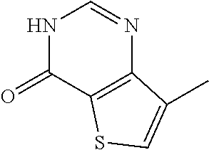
C1(=O)C2=C(N=CN1)C(C)=CS2
